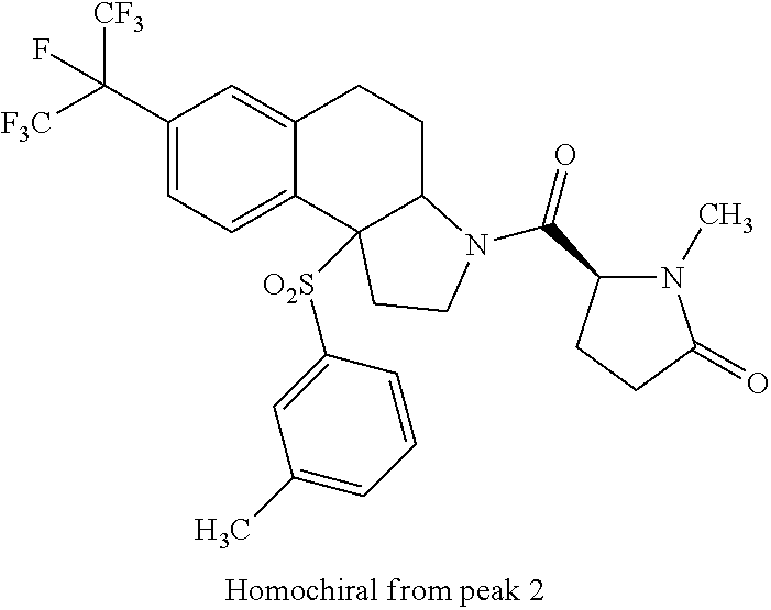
[F3C]C(C1=CC=C2C(=C1)CCC1C2([O2S]C2=CC(C)=CC=C2)CCN1C(C1N(C)C(=O)CC1)=O)([CF3])F
